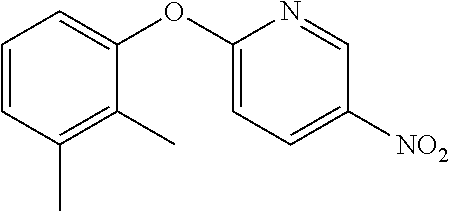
C1=CC(C)=C(C)C(OC2=CC=C([NO2])C=N2)=C1
